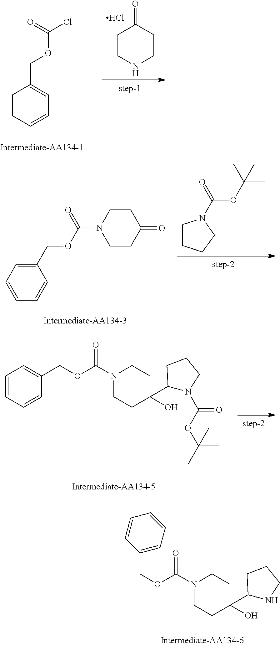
C1CNCCC1=O.Cl.C1=CC=CC=C1COC(Cl)=O.C1(COC(=O)N2CCC(=O)CC2)=CC=CC=C1.C1CCCN1C(OC(C)(C)C)=O.C1=CC=CC(COC(N2CCC(O)(C3N(C(=O)OC(C)(C)C)CCC3)CC2)=O)=C1.C(OC(N1CCC(O)(C2NCCC2)CC1)=O)C1=CC=CC=C1
